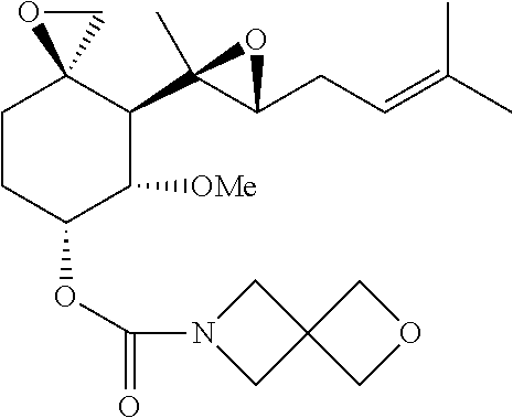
C1CC(OC(=O)N2CC3(C2)COC3)C([OMe])C(C2(C)C(CC=C(C)C)O2)C12OC2
